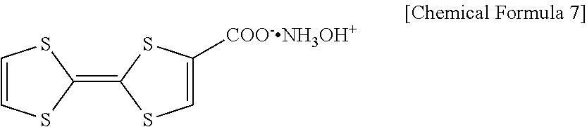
C1(=C2SC=C([COO-NH3OH+])S2)SC=CS1
